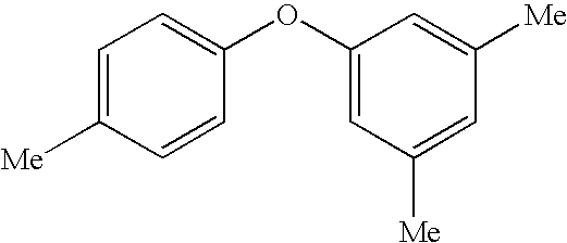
C1=C([Me])C=CC(OC2=CC([Me])=CC([Me])=C2)=C1
